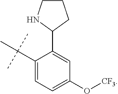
C1(C2=CC(O[CF3])=CC=C2C(C)(C)C)CCCN1
